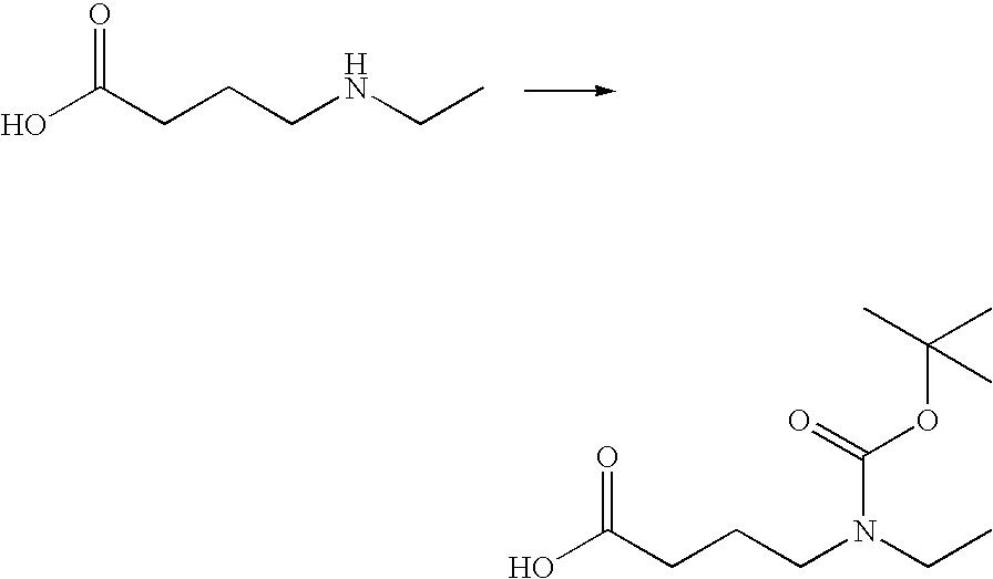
C(NCC)CCC(O)=O.C(N(CC)C(OC(C)(C)C)=O)CCC(O)=O
